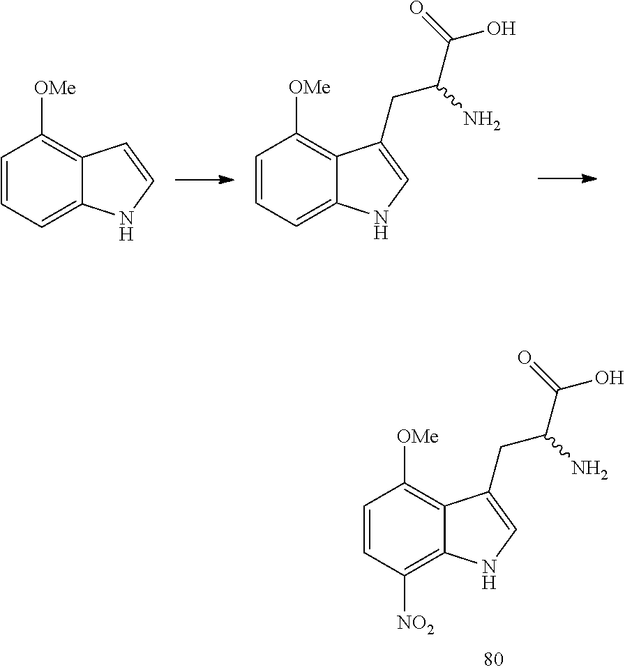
C1=CC=C2C(=C1[OMe])C=CN2.C1=CC=C2C(=C1[OMe])C(CC(N)C(O)=O)=CN2.C1=CC([NO2])=C2C(=C1[OMe])C(CC(N)C(O)=O)=CN2
